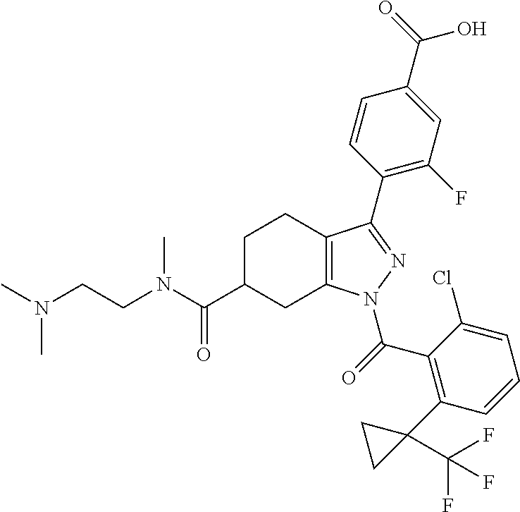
C1C(C(=O)N(CCN(C)C)C)CC2=C(C1)C(C1=C(F)C=C(C(O)=O)C=C1)=NN2C(=O)C1=C(C2(C(F)(F)F)CC2)C=CC=C1Cl
